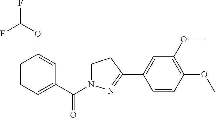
C1=CC=C(C(=O)N2CCC(C3=CC(OC)=C(OC)C=C3)=N2)C=C1OC(F)F
